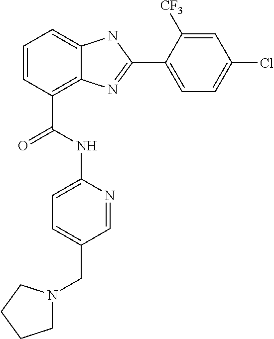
C1=CC(C(NC2=CC=C(CN3CCCC3)C=N2)=O)=C2C(=C1)NC(C1=CC=C(Cl)C=C1[CF3])=N2
